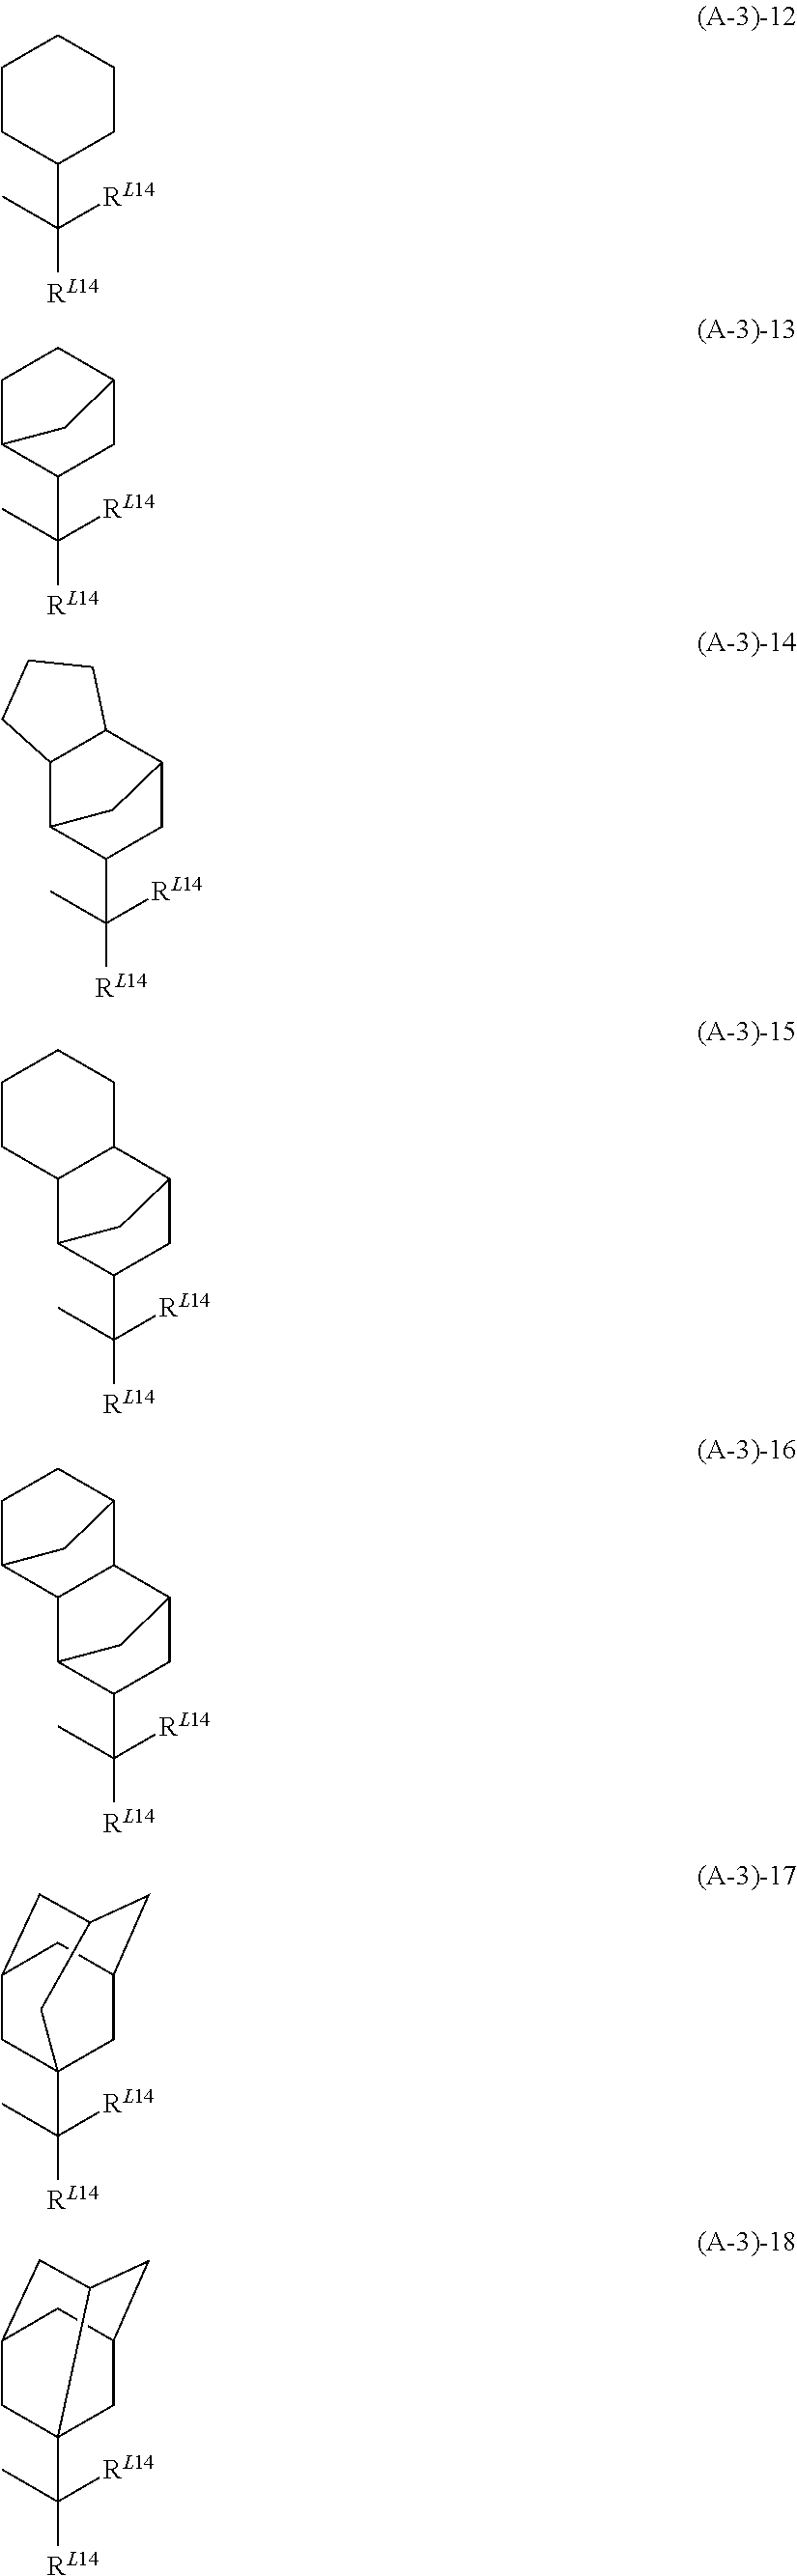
[RL14]C([RL14])(C)C1CCCCC1.[RL14]C([RL14])(C)C1CC2CCC1C2.[RL14]C([RL14])(C)C1CC2C3C(C1C2)CCC3.[RL14]C([RL14])(C)C1CC2C3C(C1C2)CCCC3.[RL14]C([RL14])(C)C1CC2C3C(C1C2)C1CCC3C1.[RL14]C([RL14])(C)C12CC3CC(CC(C1)C3)C2.[RL14]C([RL14])(C)C12CC3CC1CC(C2)C3
